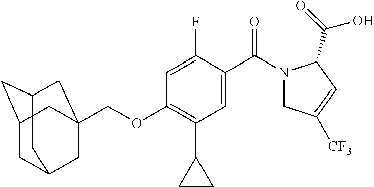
C1C2CC3CC(COC4=C(C5CC5)C=C(C(=O)N5CC([CF3])=CC5C(O)=O)C(F)=C4)(CC1C3)C2
